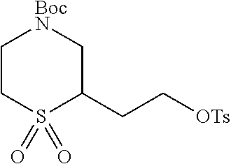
C1CS(=O)(=O)C(CC[OTs])C[BocN]1
